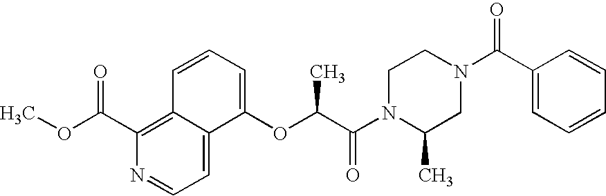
C1=C2C(=C(C(OC)=O)N=C1)C=CC=C2OC(C)C(=O)N1C(C)CN(C(=O)C2=CC=CC=C2)CC1
